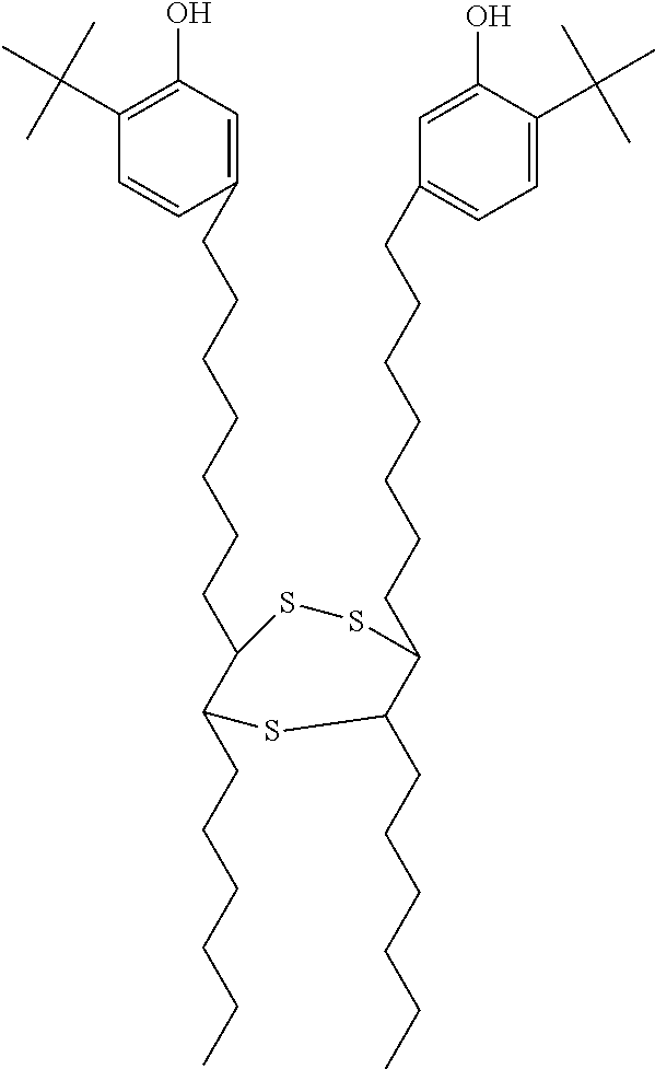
C1=CC(CCCCCCCC2C(CCCCCC)SC(CCCCCC)C(CCCCCCCC3=CC=C(C(C)(C)C)C(O)=C3)SS2)=CC(O)=C1C(C)(C)C
